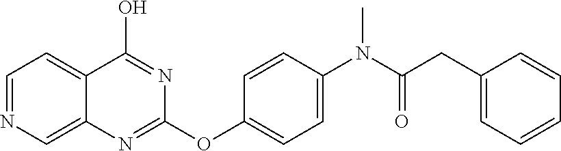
C12=CN=CC=C1C(O)=NC(OC1=CC=C(N(C(=O)CC3=CC=CC=C3)C)C=C1)=N2
